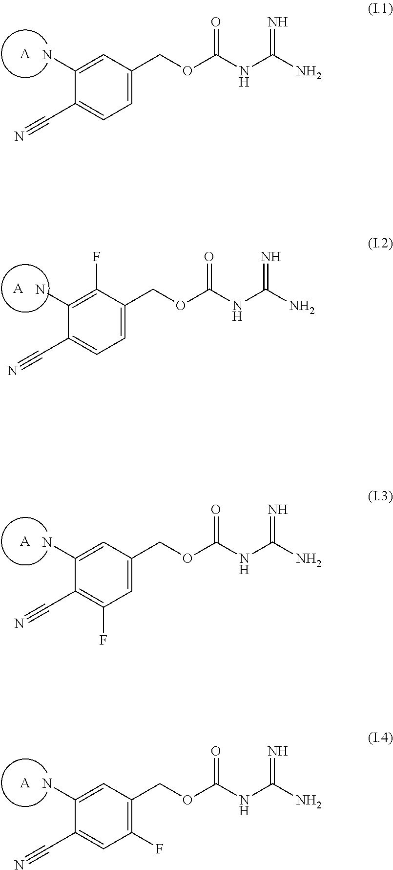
[A].C1=C(COC(NC(N)=N)=O)C=C(N)C(C#N)=C1.[A].C1=C(COC(NC(N)=N)=O)C(F)=C(N)C(C#N)=C1.[A].C1=C(COC(NC(N)=N)=O)C=C(N)C(C#N)=C1F.[A].C1(F)=C(COC(NC(N)=N)=O)C=C(N)C(C#N)=C1
